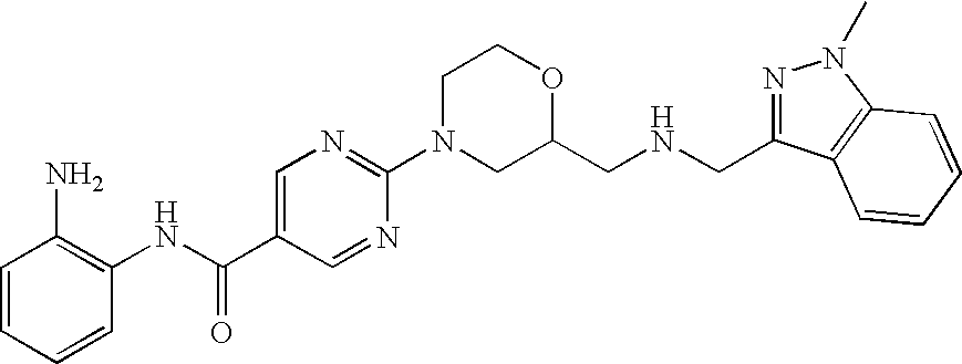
C1N(C2=NC=C(C(NC3=C(N)C=CC=C3)=O)C=N2)CC(CNCC2=NN(C)C3=C2C=CC=C3)OC1
